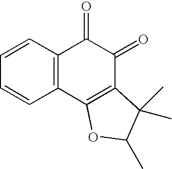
C1=CC=CC2=C1C(=O)C(=O)C1=C2OC(C)C1(C)C
